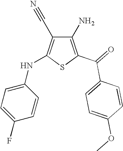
C1(N)=C(C(=O)C2=CC=C(OC)C=C2)SC(NC2=CC=C(F)C=C2)=C1C#N
